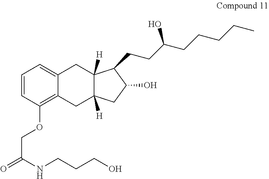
C1=CC(OCC(=O)NCCCO)=C2C(=C1)CC1([H])C([H])(C2)CC(O)C1CCC(CCCCC)O
